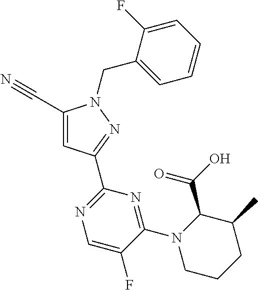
C1(C#N)=CC(C2=NC=C(F)C(N3CCCC(C)C3C(O)=O)=N2)=NN1CC1=CC=CC=C1F
